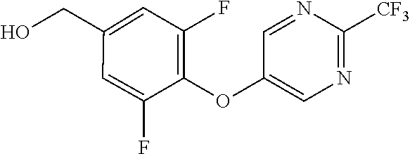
C1(OC2=CN=C([CF3])N=C2)=C(F)C=C(CO)C=C1F
